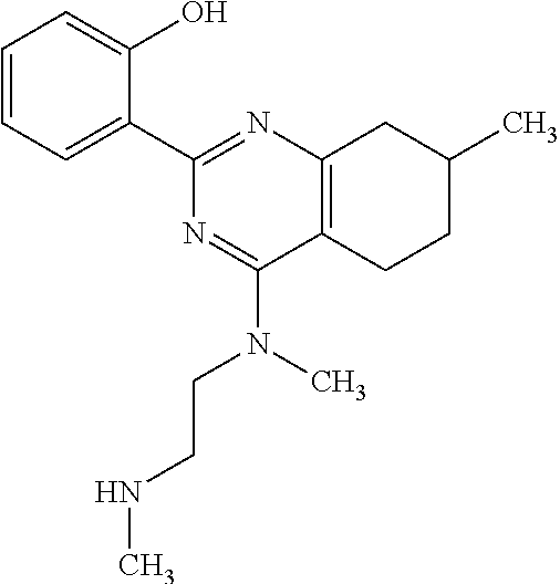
C1=CC=C(C2=NC3=C(C(N(CCNC)C)=N2)CCC(C)C3)C(O)=C1
